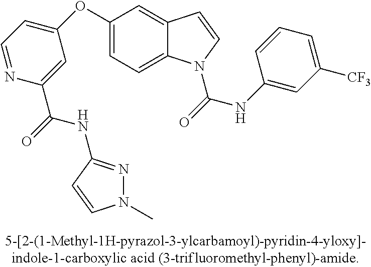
C1(OC2=CC=NC(C(NC3=NN(C)C=C3)=O)=C2)=CC=C2C(=C1)C=CN2C(=O)NC1=CC([CF3])=CC=C1
